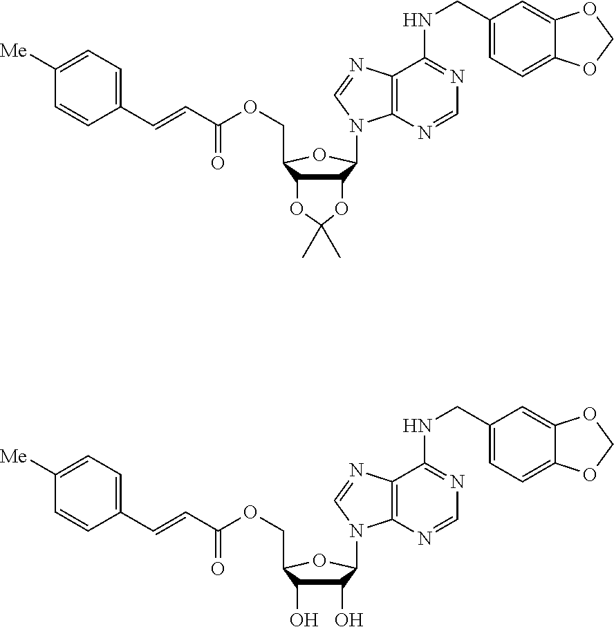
C1=C([Me])C=CC(C=CC(OCC2C3C(C(N4C5=C(C(NCC6=CC=C7C(=C6)OCO7)=NC=N5)N=C4)O2)OC(C)(C)O3)=O)=C1.C1=C([Me])C=CC(C=CC(OCC2C(O)C(O)C(N3C4=C(C(NCC5=CC=C6C(=C5)OCO6)=NC=N4)N=C3)O2)=O)=C1
